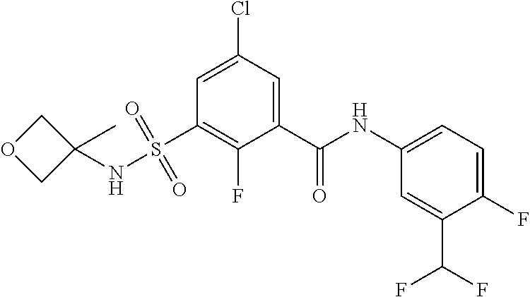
C1=C(Cl)C=C(C(NC2=CC=C(F)C(C(F)F)=C2)=O)C(F)=C1S(=O)(=O)NC1(C)COC1
